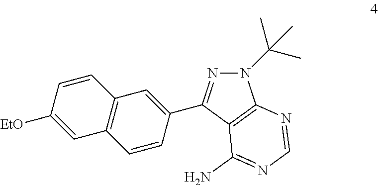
N1(C(C)(C)C)N=C(C2=CC3=C(C=C2)C=C([EtO])C=C3)C2=C1N=CN=C2N
